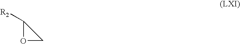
O1CC1[R2]
